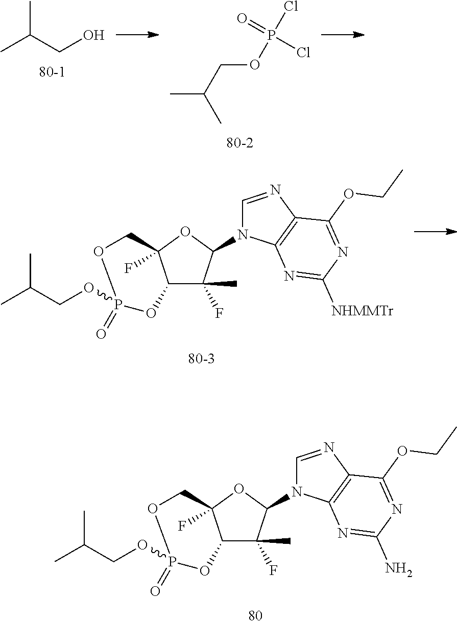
C(O)C(C)C.C(COP(Cl)(=O)Cl)(C)C.C12C(F)(C)C(N3C=NC4=C3N=C([NHMMTr])N=C4OCC)OC1(F)COP(=O)(OCC(C)C)O2.C12C(F)(C)C(N3C=NC4=C3N=C(N)N=C4OCC)OC1(F)COP(=O)(OCC(C)C)O2
